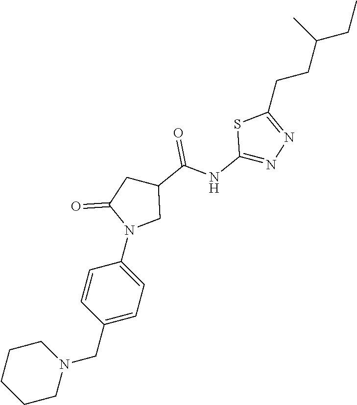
C1CCCN(CC2=CC=C(N3CC(C(NC4=NN=C(CCC(CC)C)S4)=O)CC3=O)C=C2)C1
